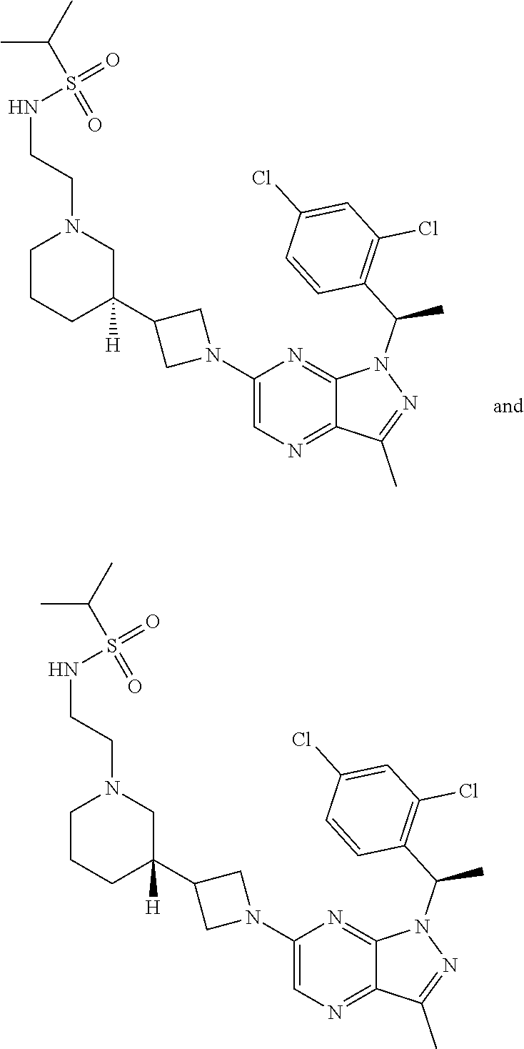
C1(N2CC(C3([H])CN(CCNS(=O)(C(C)C)=O)CCC3)C2)=CN=C2C(=N1)N(C(C1=C(Cl)C=C(Cl)C=C1)C)N=C2C.C1(N2CC(C3([H])CN(CCNS(=O)(C(C)C)=O)CCC3)C2)=CN=C2C(=N1)N(C(C1=C(Cl)C=C(Cl)C=C1)C)N=C2C
